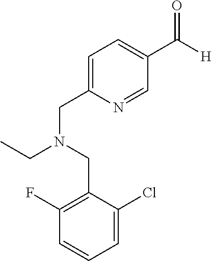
C1=C(CN(CC)CC2=C(F)C=CC=C2Cl)N=CC(C([H])=O)=C1
